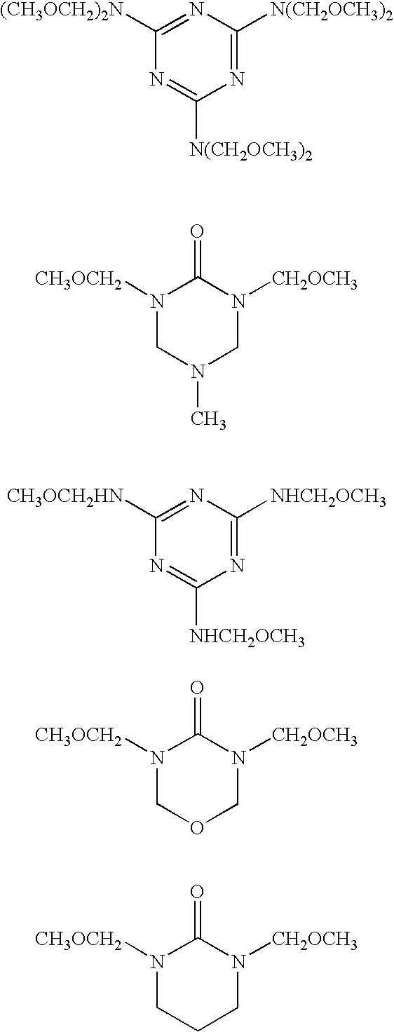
N1=C([(CH3OCH2)2N])N=C([N(CH2OCH3)2])N=C1[N(CH2OCH3)2].N1([CH3OCH2])CN(C)CN([CH2OCH3])C1=O.N1=C([CH3OCH2HN])N=C([NHCH2OCH3])N=C1[NHCH2OCH3].N1([CH3OCH2])COCN([CH2OCH3])C1=O.N1([CH3OCH2])CCCN([CH2OCH3])C1=O
